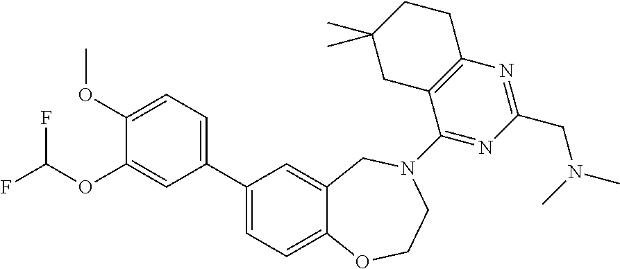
C1(C2=CC=C(OC)C(OC(F)F)=C2)=CC=C2C(=C1)CN(C1=NC(CN(C)C)=NC3=C1CC(C)(C)CC3)CCO2
